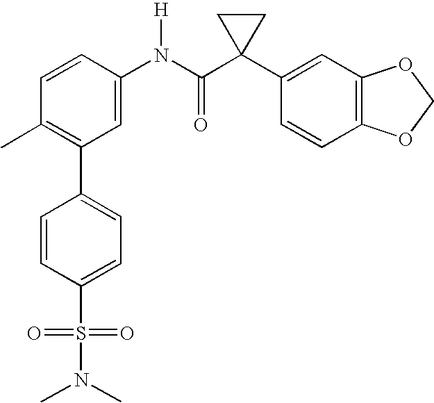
C1=CC(N(C(C2(C3=CC4=C(C=C3)OCO4)CC2)=O)[H])=CC(C2=CC=C(S(=O)(=O)N(C)C)C=C2)=C1C
